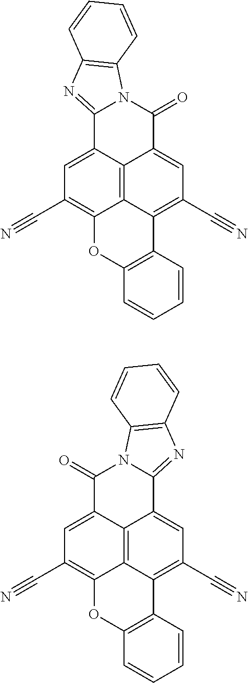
C12=NC3=C(N1C(=O)C1=CC(C#N)=C4C5=C1C2=CC(C#N)=C5OC1=C4C=CC=C1)C=CC=C3.C12=NC3=C(N1C(=O)C1=CC(C#N)=C4C5=C1C2=CC(C#N)=C5C1=C(O4)C=CC=C1)C=CC=C3
